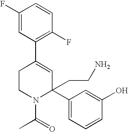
C1(F)=CC(C2=CC(CCN)(C3=CC=CC(O)=C3)N(C(=O)C)CC2)=C(F)C=C1
